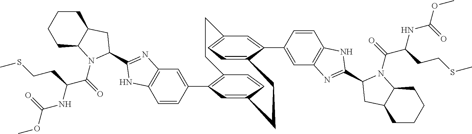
C12=C(C3=CC4=C(C=C3)NC(C3N(C(=O)C(NC(OC)=O)CCSC)C5CCCCC5C3)=N4)C=C(C=C1)CCC1=CC=C(C=C1C1=CC3=C(C=C1)NC(C1N(C(=O)C(NC(OC)=O)CCSC)C4CCCCC4C1)=N3)CC2
